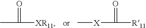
CC(=O)[XR11].C[X]C(=O)[R11]
